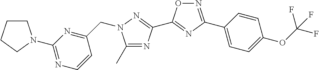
C1(C)=NC(C2=NC(C3=CC=C(OC(F)(F)F)C=C3)=NO2)=NN1CC1=NC(N2CCCC2)=NC=C1
